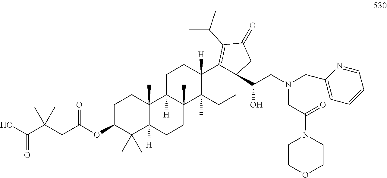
C1C(OC(CC(C(O)=O)(C)C)=O)C(C)(C)C2([H])C(C)(C1)C1([H])C(C)(CC2)C2(C)C([H])(CC1)C1=C(C(C)C)C(=O)CC1(C(CN(CC1=CC=CC=N1)CC(N1CCOCC1)=O)O)CC2
